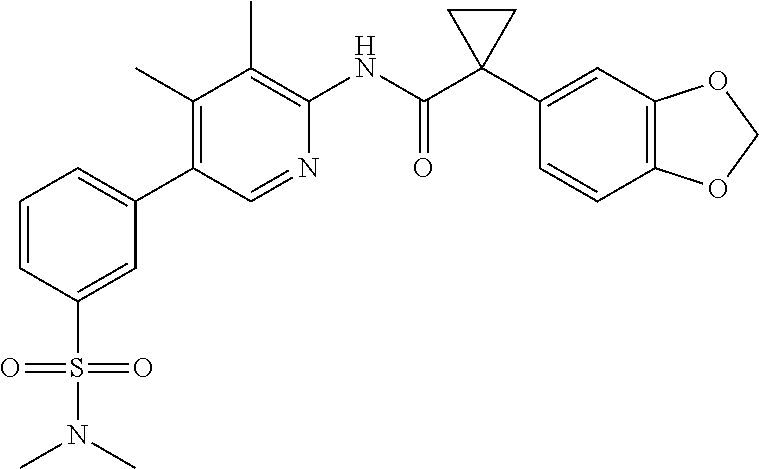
C1=CC(S(N(C)C)(=O)=O)=CC(C2=C(C)C(C)=C(NC(C3(C4=CC5=C(C=C4)OCO5)CC3)=O)N=C2)=C1
